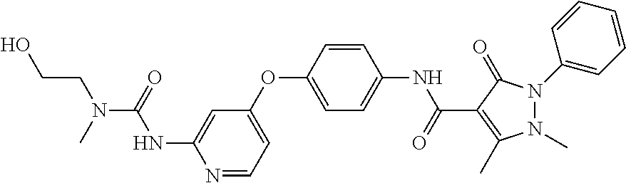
N1=CC=C(OC2=CC=C(NC(=O)C3=C(C)N(C)N(C4=CC=CC=C4)C3=O)C=C2)C=C1NC(=O)N(C)CCO
